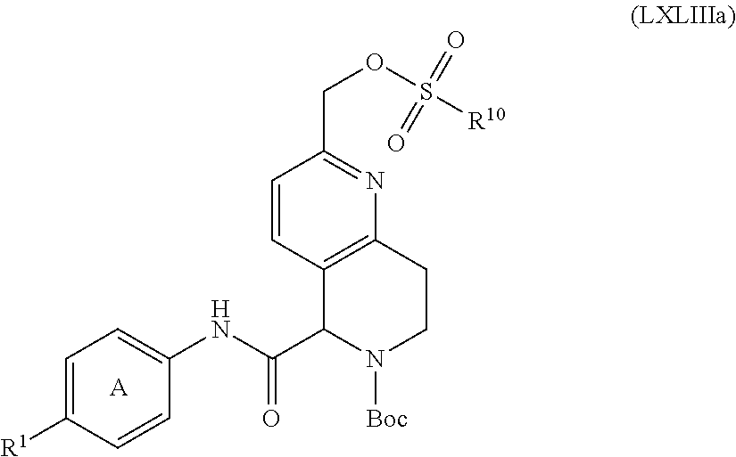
C1=CC2=C(N=C1COS([R10])(=O)=O)CCN([Boc])C2C(NC1=CC=C([R1])C=C1)=O.[A]
